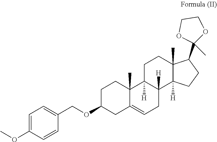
C1=C(OC)C=CC(COC2CC3=CCC4([H])C([H])(C3(C)CC2)CCC2(C)C4([H])CCC2C2(C)OCCO2)=C1
